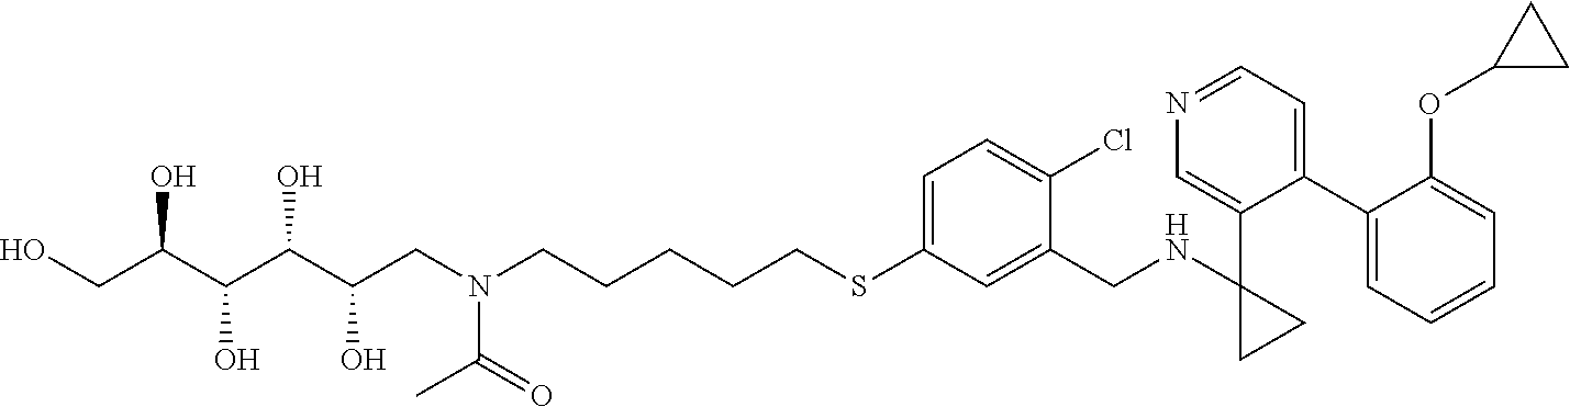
S(C1=CC=C(Cl)C(CNC2(C3=CN=CC=C3C3=CC=CC=C3OC3CC3)CC2)=C1)CCCCCN(CC(C(C(C(CO)O)O)O)O)C(=O)C
